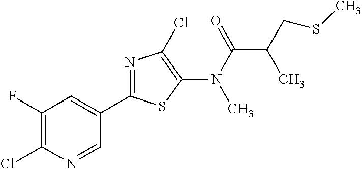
C1(C2=NC(Cl)=C(N(C(=O)C(CSC)C)C)S2)=CC(F)=C(Cl)N=C1
